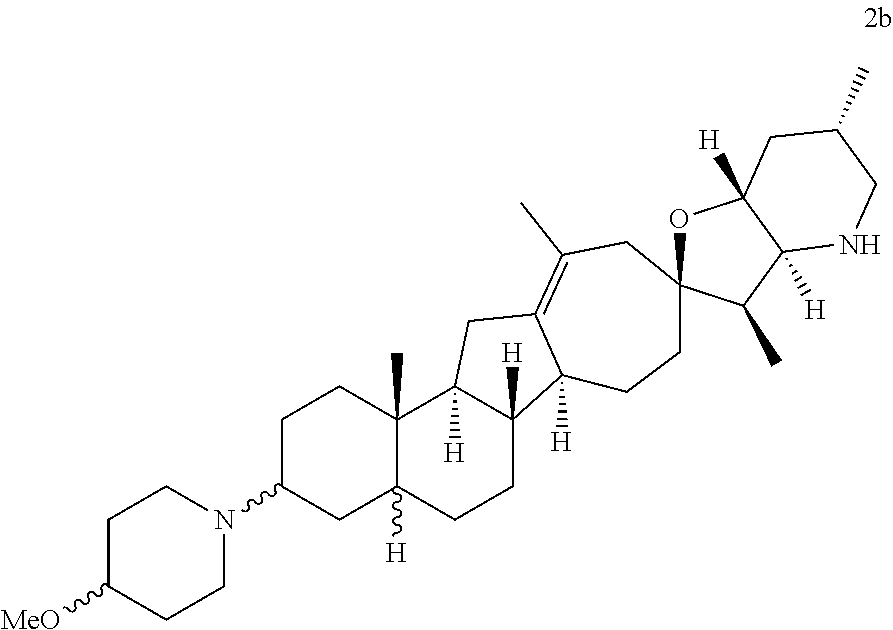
C1C(N2CCC([MeO])CC2)CC2([H])C(C)(C1)C1([H])C([H])(CC2)C2([H])C(=C(C)CC3(CC2)OC2([H])C([H])(C3C)NCC(C)C2)C1
